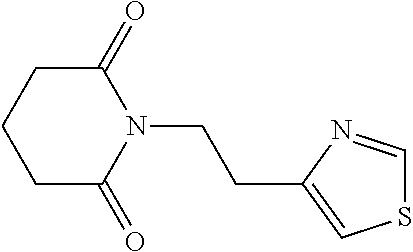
C(CN1C(=O)CCCC1=O)C1=CSC=N1
